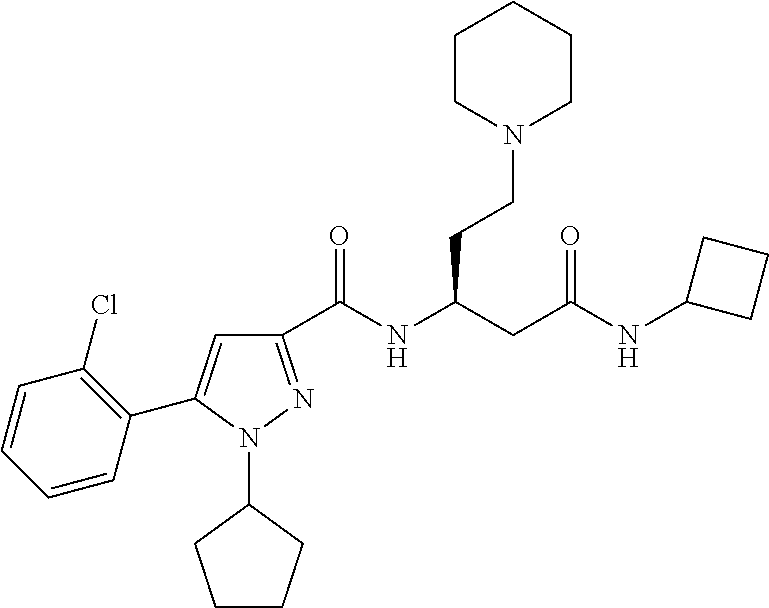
C1(C(NC(CC(NC2CCC2)=O)CCN2CCCCC2)=O)=NN(C2CCCC2)C(C2=C(Cl)C=CC=C2)=C1
